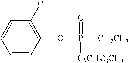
C1=CC(OP([CH2CH3])(=O)[O(CH2)3CH3])=C(Cl)C=C1
